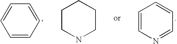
C1=CC=CC=C1.C1=CN=CC=C1.C1CNCCC1
